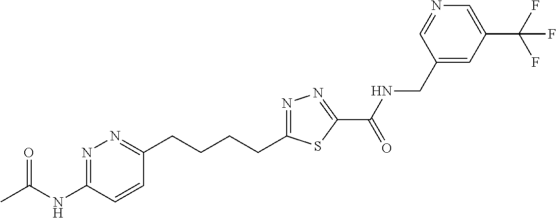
C1(CCCCC2=NN=C(C(=O)NCC3=CC(C(F)(F)F)=CN=C3)S2)=NN=C(NC(C)=O)C=C1
